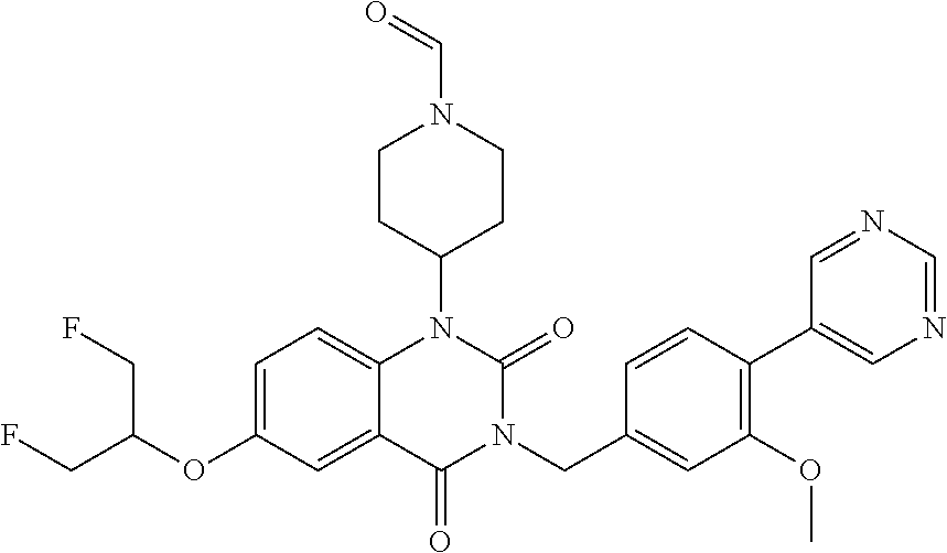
C1=C(OC(CF)CF)C=C2C(=C1)N(C1CCN(C=O)CC1)C(=O)N(CC1=CC(OC)=C(C3=CN=CN=C3)C=C1)C2=O
